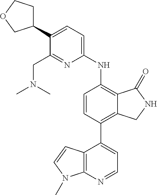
C1(C2CCOC2)=CC=C(NC2=C3C(=C(C4=CC=NC5=C4C=CN5C)C=C2)CNC3=O)N=C1CN(C)C
